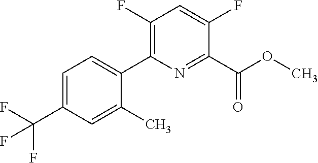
COC(C1=NC(C2=CC=C(C(F)(F)F)C=C2C)=C(F)C=C1F)=O
